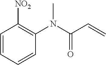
C1=CC([NO2])=C(N(C(C=C)=O)C)C=C1
